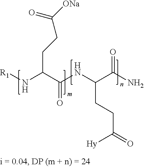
[R1]NC(C(NC(C(N)=O)CCC(=O)[Hy])=O)CCC([ONa])=O
